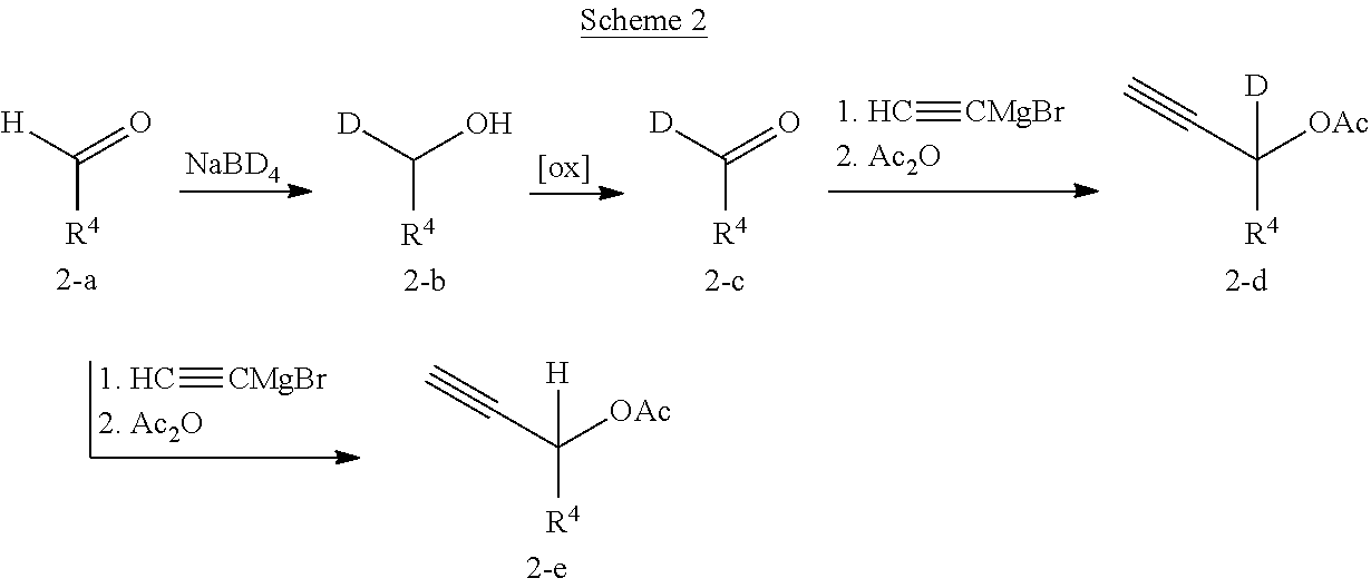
[1. HC]#[CMgBr].[R4]C([H])=O.[NaBD4].[R4]C([D])O.[R4]C([D])=O.[R4]C(C#C)([OAc])[D].[1. HC]#[CMgBr].[R4]C(C#C)([OAc])[H]
